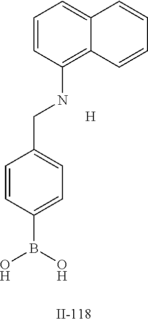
C1=CC(B(O)O)=CC=C1CNC1=C2C(=CC=C1)C=CC=C2.[H]
